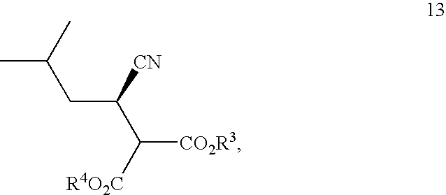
C(CC(C)C)(C([R4O2C])[CO2R3])[CN]
